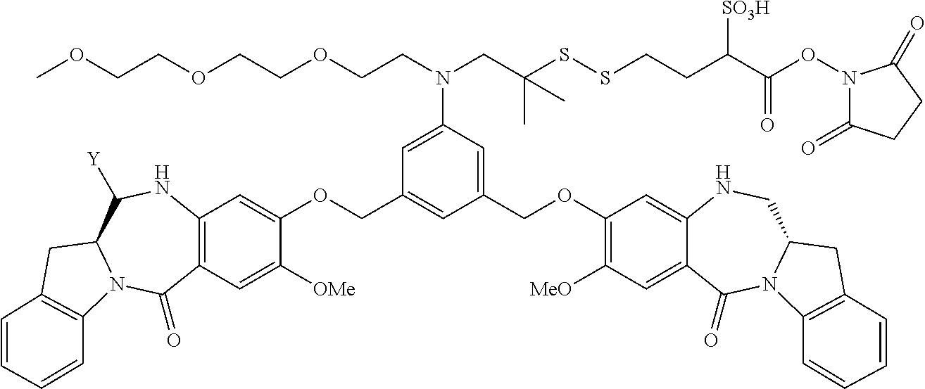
C1=C(N(CC(SSCCC(C(ON2C(=O)CCC2=O)=O)[SO3H])(C)C)CCOCCOCCOC)C=C(COC2=C([MeO])C=C3C(=C2)NCC2N(C3=O)C3=C(C2)C=CC=C3)C=C1COC1=CC2=C(C=C1[OMe])C(=O)N1C(C([Y])N2)CC2=C1C=CC=C2
